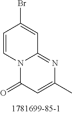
N12C(=NC(C)=CC1=O)C=C(Br)C=C2
